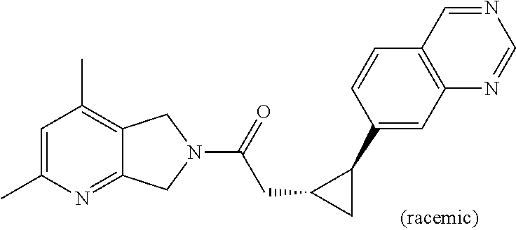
C1=C(C)N=C2C(=C1C)CN(C(=O)CC1CC1C1=CC3=C(C=C1)C=NC=N3)C2
